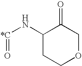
O=[*C]NC1CCOCC1=O
